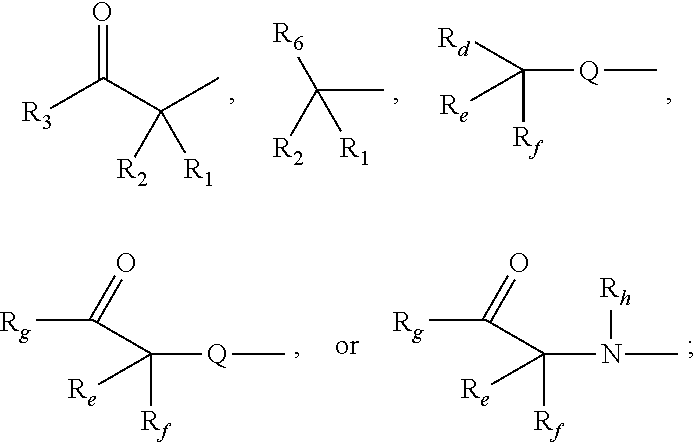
[Rd]C([Re])([Q]C)[Rf].[R6]C([R2])(C)[R1].[R3]C(C(C)([R2])[R1])=O.C(C([Re])(N(C)[Rh])[Rf])([Rg])=O.C(C([Re])([Q]C)[Rf])([Rg])=O
